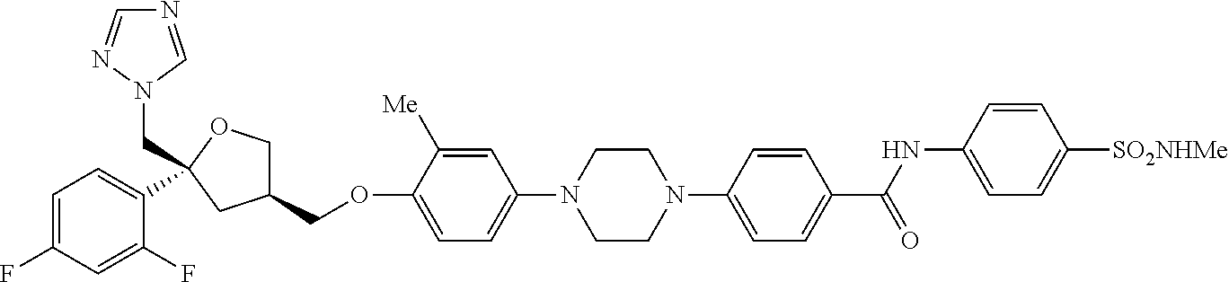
C1=C(F)C=C(F)C(C2(CN3C=NC=N3)OCC(COC3=CC=C(N4CCN(C5=CC=C(C(NC6=CC=C([SO2NHMe])C=C6)=O)C=C5)CC4)C=C3[Me])C2)=C1
